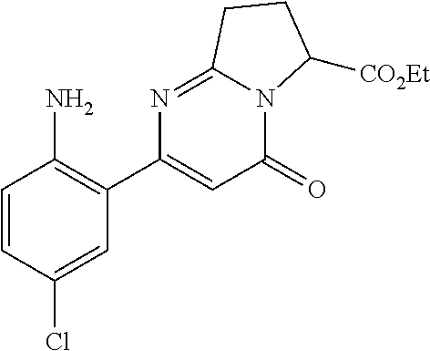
C1=CC(Cl)=CC(C2=CC(=O)N3C(=N2)CCC3[CO2Et])=C1N
